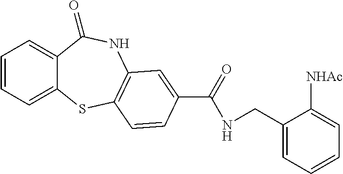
C1=CC=C2C(=C1)C(=O)NC1=C(S2)C=CC(C(=O)NCC2=CC=CC=C2[NHAc])=C1
